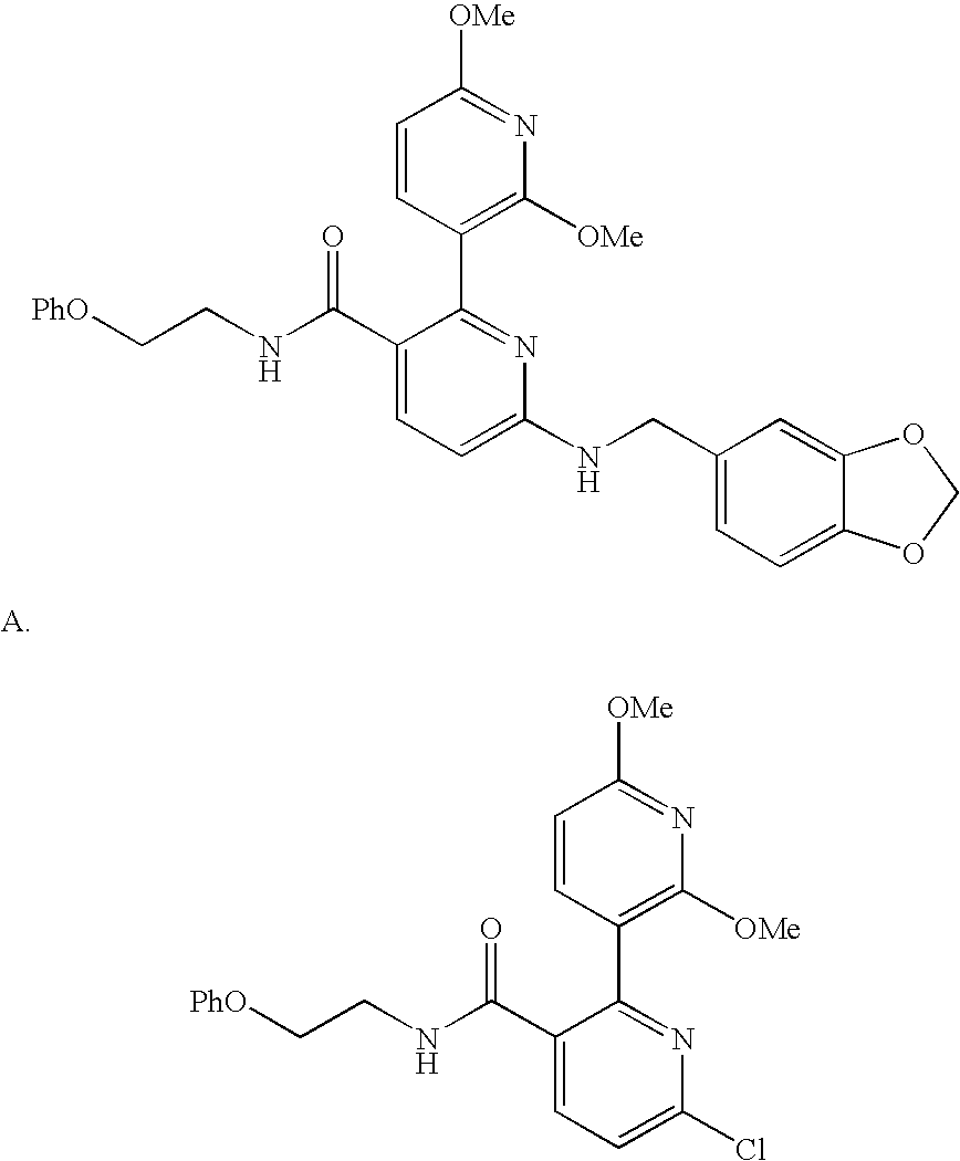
C1=CC(C2=NC(NCC3=CC=C4C(=C3)OCO4)=CC=C2C(NCC[PhO])=O)=C([OMe])N=C1[OMe].C1=CC(C2=NC(Cl)=CC=C2C(NCC[PhO])=O)=C([OMe])N=C1[OMe]
